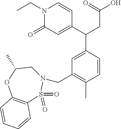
N1(CC)C(=O)C=C(C(CC(O)=O)C2=CC(CN3CC(C)OC4=C(S3(=O)=O)C=CC=C4)=C(C)C=C2)C=C1
